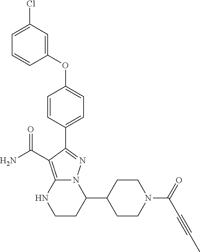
O(C1=CC=C(C2=NN3C(=C2C(=O)N)NCCC3C2CCN(C(C#CC)=O)CC2)C=C1)C1=CC(Cl)=CC=C1
